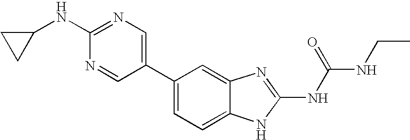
C1(C2=CN=C(NC3CC3)N=C2)=CC=C2C(=C1)N=C(NC(NCC)=O)N2
